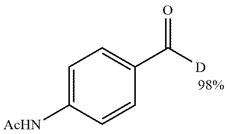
C1=C([AcHN])C=CC(C([D])=O)=C1
